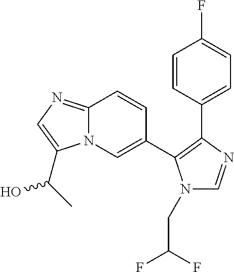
C12=NC=C(C(C)O)N1C=C(C1=C(C3=CC=C(F)C=C3)N=CN1CC(F)F)C=C2
